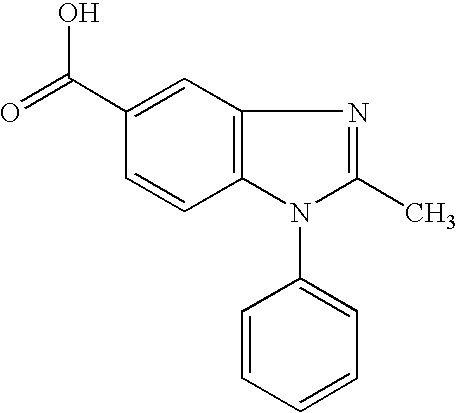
C12=C(C=C(C(=O)O)C=C1)N=C(C)N2C1=CC=CC=C1
